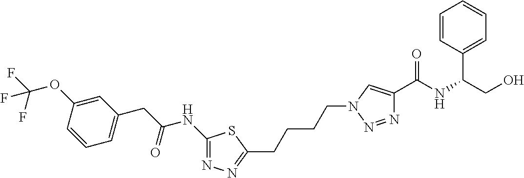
C1=CC(OC(F)(F)F)=CC(CC(NC2=NN=C(CCCCN3N=NC(C(NC(CO)C4=CC=CC=C4)=O)=C3)S2)=O)=C1
